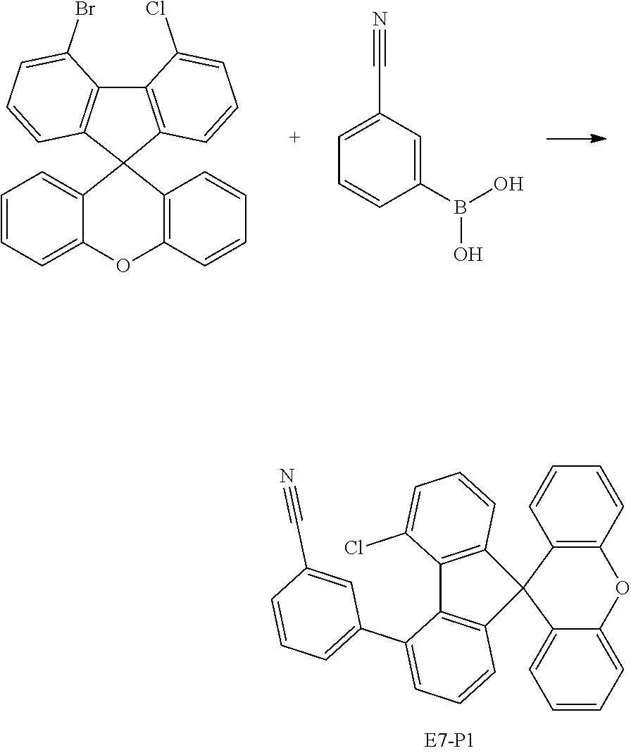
C12=C(C=CC=C1Cl)C1(C3=C2C(C2=CC=CC(C#N)=C2)=CC=C3)C2=C(C=CC=C2)OC2=CC=CC=C12.C12=C(C=CC=C1Cl)C1(C3=C2C(Br)=CC=C3)C2=CC=CC=C2OC2=C1C=CC=C2.C1=C(C#N)C=C(B(O)O)C=C1
